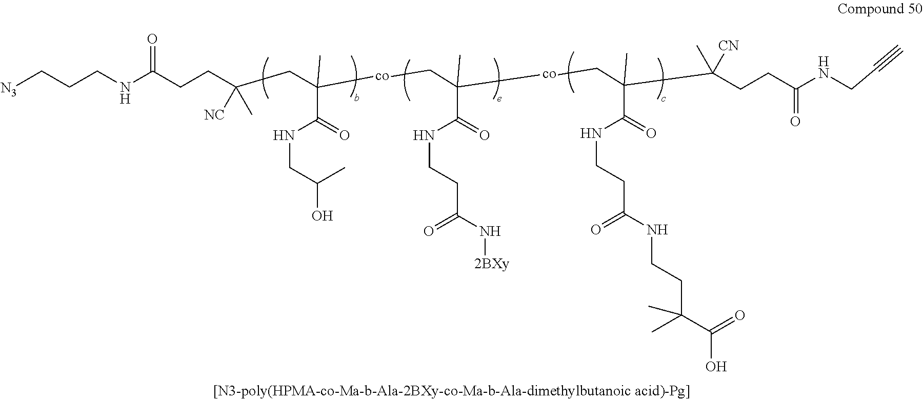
N(C(CCC(CC([co]CC(C)(C(NCCC(=O)N[2BXy])=O)[co]CC(C(CCC(NCC#C)=O)([CN])C)(C)C(NCCC(=O)NCCC(C)(C(O)=O)C)=O)(C(=O)NCC(O)C)C)(C)[NC])=O)CCC[N3]
